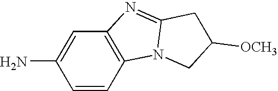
C1(N)=CC2=C(C=C1)N1C(=N2)CC([OCH3])C1
